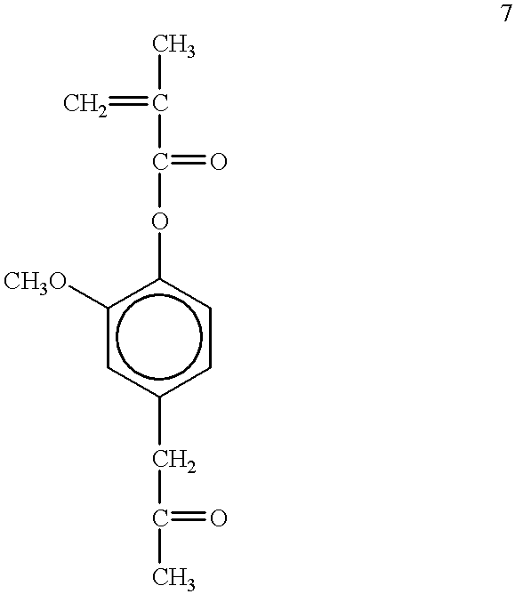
CC(=C)C(=O)Oc1c([CH3O])cc(CC(=O)C)cc1
